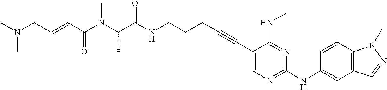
C1(C#CCCCNC(C(N(C(C=CCN(C)C)=O)C)C)=O)=CN=C(NC2=CC3=C(C=C2)N(C)N=C3)N=C1NC
